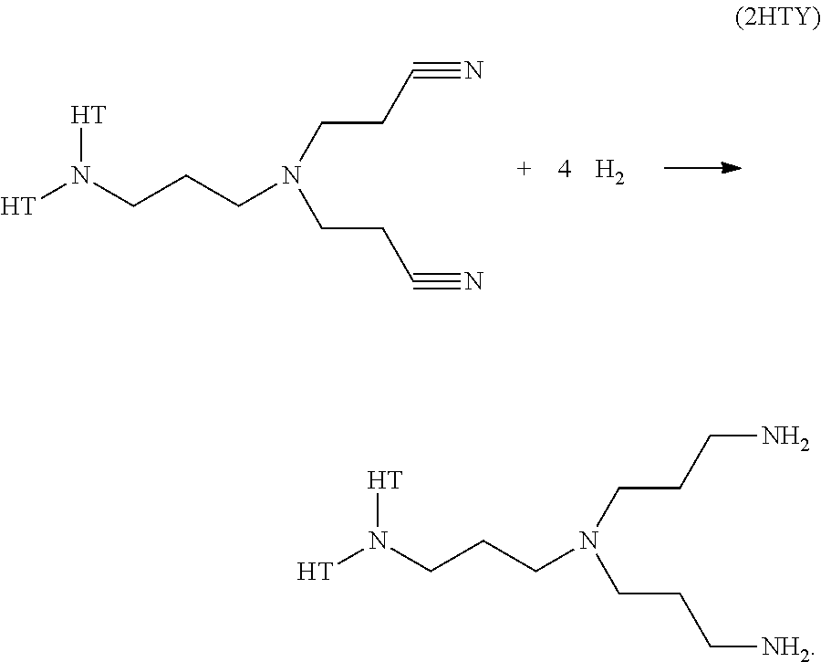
[H]N(CCCN(CCC#N)CCC#N)[H].[H2].[H]N(CCCN(CCCN)CCC[NH2])[H]
